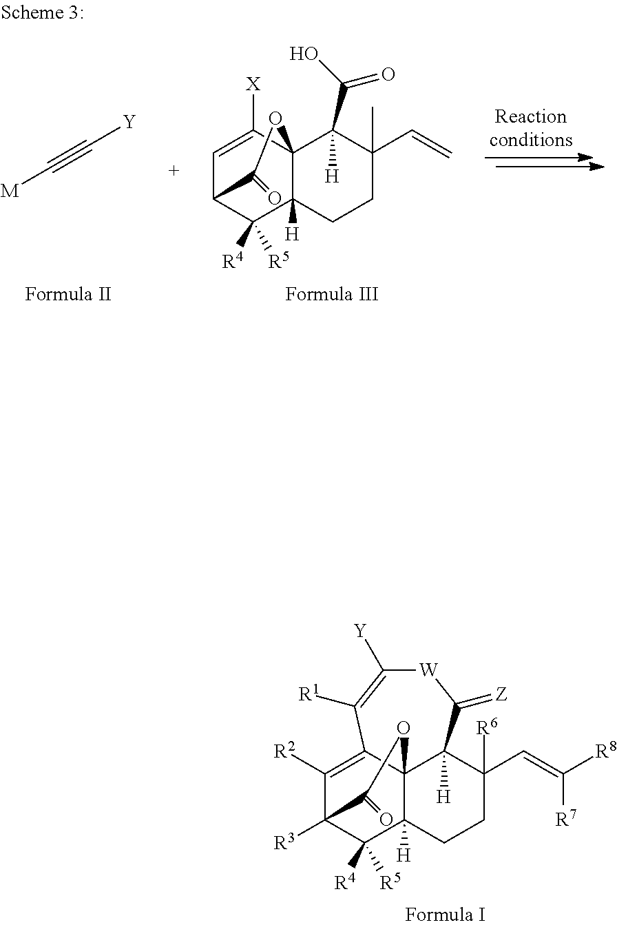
[W]1C([Y])=C([R1])C2=C([R2])C3([R3])C([R5])([R4])C4([H])C2(C([H])(C1=[Z])C(C=C([R8])[R7])([R6])CC4)OC3=O.C(#C[Y])[M].[X]C1=CC2C([R5])([R4])C3([H])C1(C(C(O)=O)([H])C(C)(C=C)CC3)OC2=O
